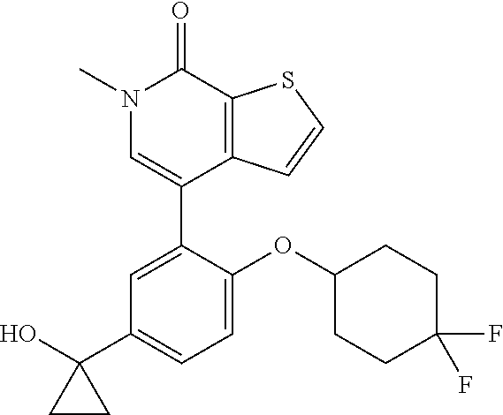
S1C=CC2=C1C(=O)N(C)C=C2C1=CC(C2(O)CC2)=CC=C1OC1CCC(F)(F)CC1
